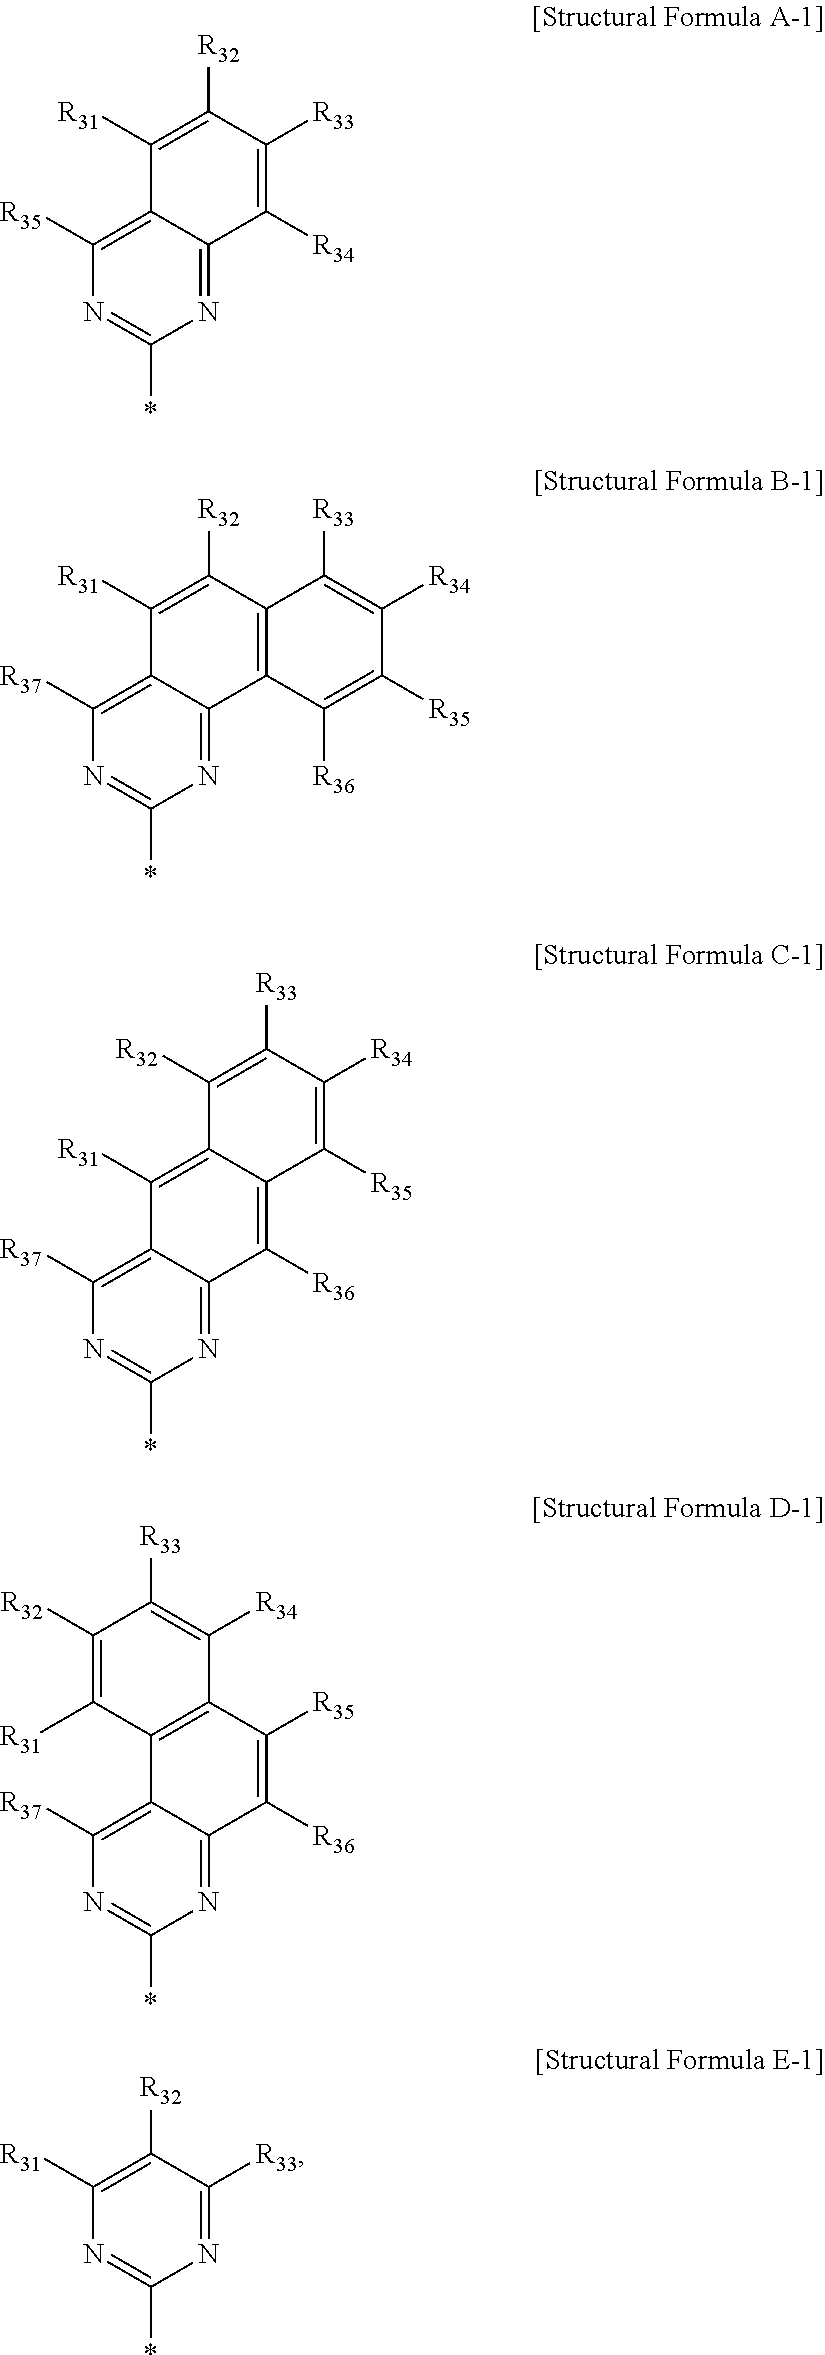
N1=C2C(=C([R35])N=C1*)C([R31])=C([R32])C([R33])=C2[R34].N1=C2C(=C([R37])N=C1*)C([R31])=C([R32])C1=C2C([R36])=C([R35])C([R34])=C1[R33].N1=C2C(=C([R37])N=C1*)C([R31])=C1C(=C2[R36])C([R35])=C([R34])C([R33])=C1[R32].N1=C2C(=C([R37])N=C1*)C1=C(C([R35])=C2[R36])C([R34])=C([R33])C([R32])=C1[R31].N1=C([R33])C([R32])=C([R31])N=C1*
